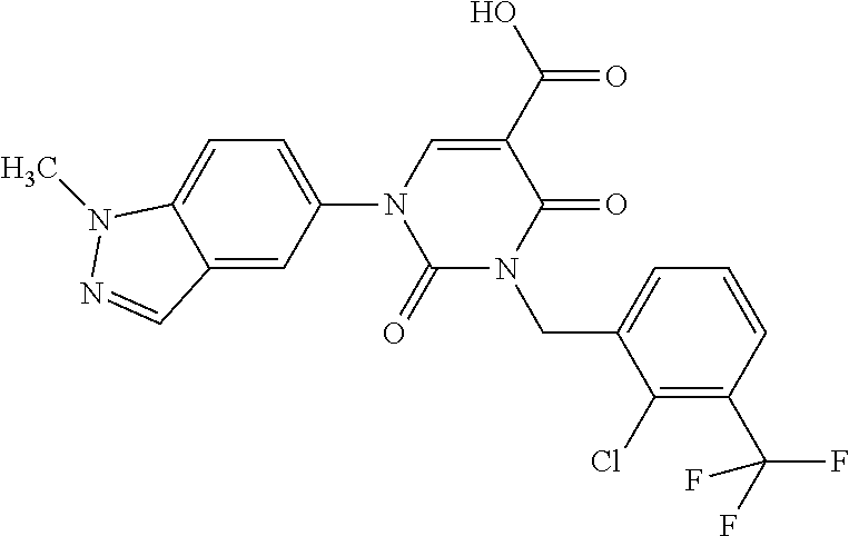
C12=CC(N3C(=O)N(CC4=CC=CC(C(F)(F)F)=C4Cl)C(=O)C(C(O)=O)=C3)=CC=C1N(C)N=C2
